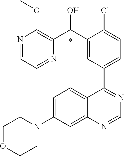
C1=C(N2CCOCC2)C=C2C(=C1)C(C1=CC=C(Cl)C(C(C3=C(OC)N=CC=N3)O)=C1)=NC=N2.*
